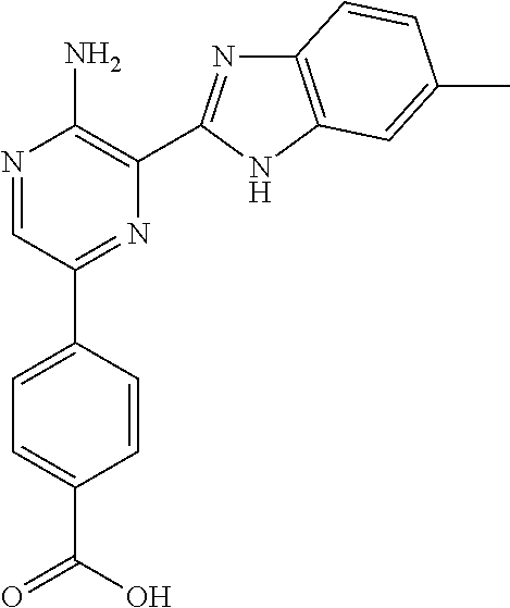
N1=CC(C2=CC=C(C(=O)O)C=C2)=NC(C2=NC3=C(N2)C=C(C)C=C3)=C1N
